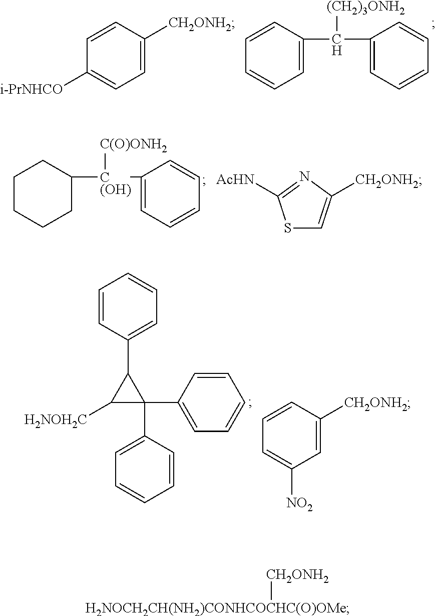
C1([C(OH)](C2=CC=CC=C2)[C(O)ONH2])CCCCC1.S1C=C([CH2ONH2])N=C1[AcHN].C1([H2NOH2C])C(C2=CC=CC=C2)(C2=CC=CC=C2)C1C1=CC=CC=C1.C1=CC=C([NO2])C=C1[CH2ONH2].C1([CH2ONH2])=CC=C([i-PrNHCO])C=C1.C1(C(C2=CC=CC=C2)[(CH2)3ONH2])=CC=CC=C1.[H2NOCH2CH(NH2)CONHCOCHC(O)OMe][CH2ONH2]
